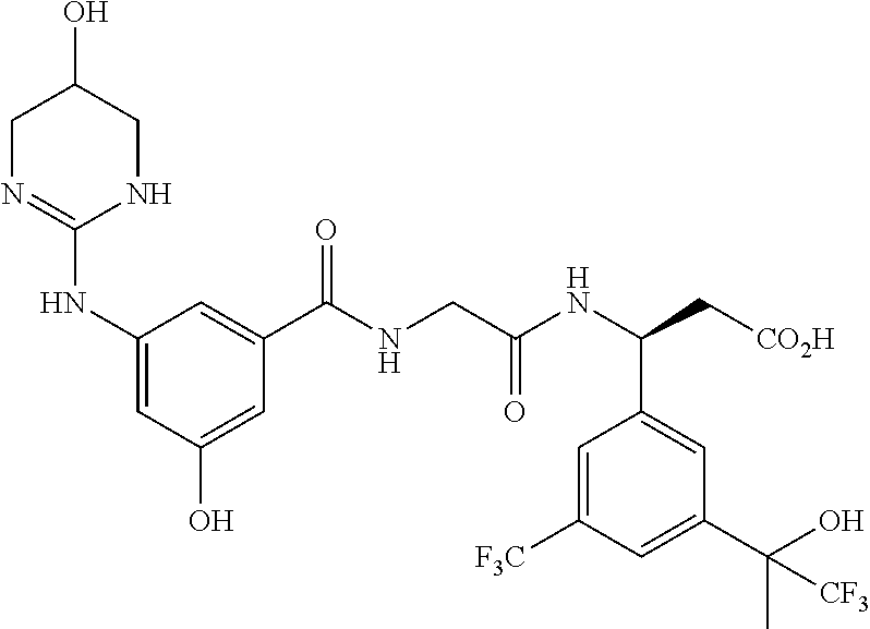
C1N=C(NC2=CC(O)=CC(C(NCC(NC(C[CO2H])C3=CC(C(O)(C)[CF3])=CC([F3C])=C3)=O)=O)=C2)NCC1O
